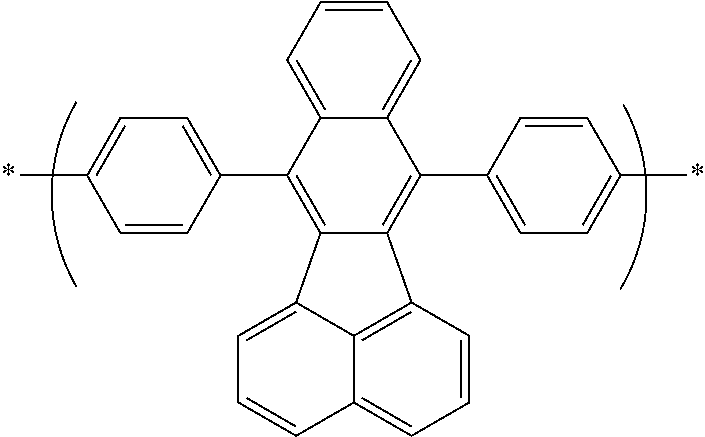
C1=C(C)C=CC(C2=C3C(=C(C4=CC=C(C)C=C4)C4=CC=CC=C24)C2=C4C(=CC=C2)C=CC=C34)=C1
